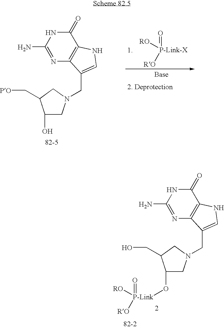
N1=C(N)NC(=O)C2=C1C(CN1CC(O)C(C[PO])C1)=CN2.[RO][P-Link-X](=O)[RO].N1=C(N)NC(=O)C2=C1C(CN1CC(O[P-Link](=O)([RO])[RO])C(CO)C1)=CN2
